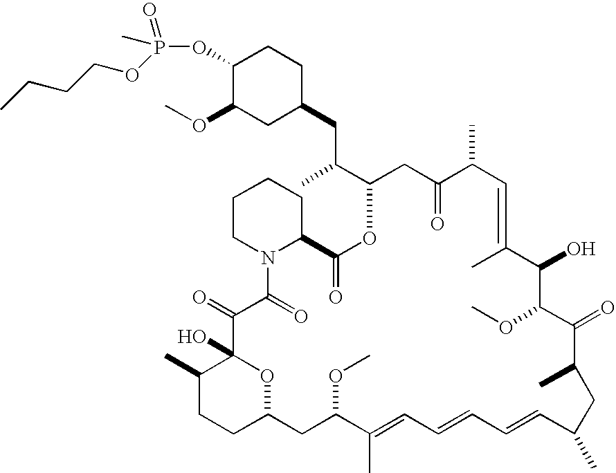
O(C1C(OC)CC(CC(C2CC(=O)C(C)C=C(C)C(O)C(OC)C(=O)C(C)CC(C)C=CC=CC=C(C)C(OC)CC3CCC(C)C(O)(O3)C(=O)C(=O)N3CCCCC3C(=O)O2)C)CC1)P(C)(=O)OCCCC
